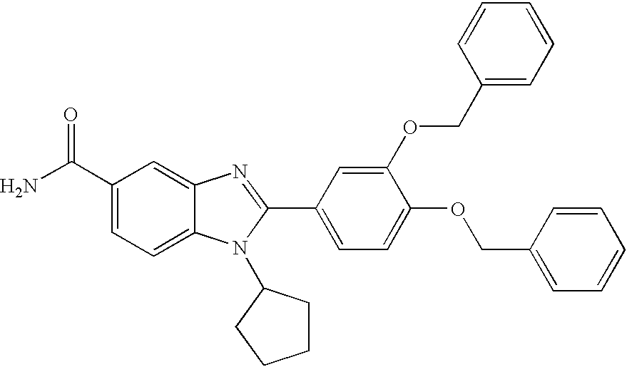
NC(C1=CC=C2C(=C1)N=C(C1=CC=C(OCC3=CC=CC=C3)C(OCC3=CC=CC=C3)=C1)N2C1CCCC1)=O
